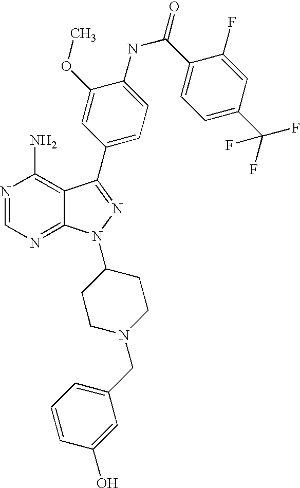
N1=CN=C2C(=C1N)C(C1=CC=C(NC(C3=CC=C(C(F)(F)F)C=C3F)=O)C(OC)=C1)=NN2C1CCN(CC2=CC=CC(O)=C2)CC1
